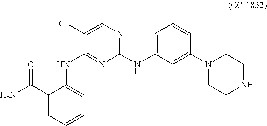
C1(C(N)=O)=CC=CC=C1NC1=NC(NC2=CC=CC(N3CC[NH]CC3)=C2)=NC=C1Cl
